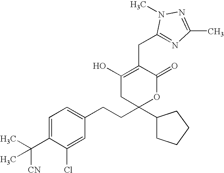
CC(C1=CC=C(CCC2(C3CCCC3)OC(=O)C(CC3=NC(C)=NN3C)=C(O)C2)C=C1Cl)([CN])C
